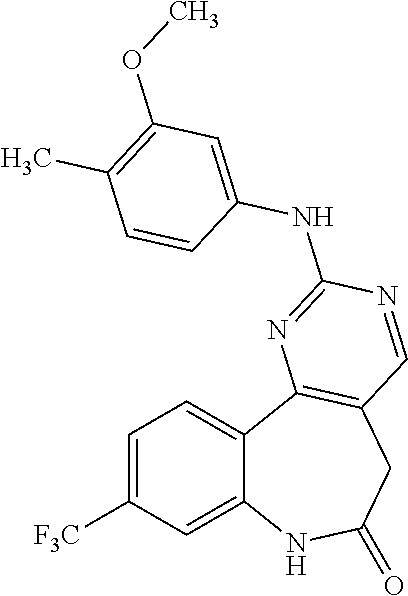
C1=C([F3C])C=C2C(=C1)C1=C(CC(=O)N2)C=NC(NC2=CC(OC)=C(C)C=C2)=N1
